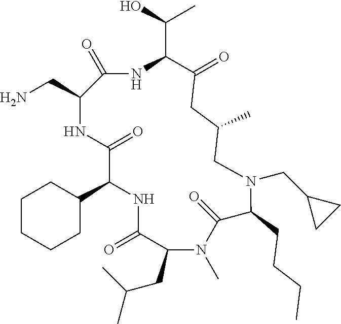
C1(C2NC(=O)C(CC(C)C)N(C)C(=O)C(CCCC)N(CC3CC3)CC(C)CC(=O)C(C(O)C)NC(=O)C(CN)NC2=O)CCCCC1
